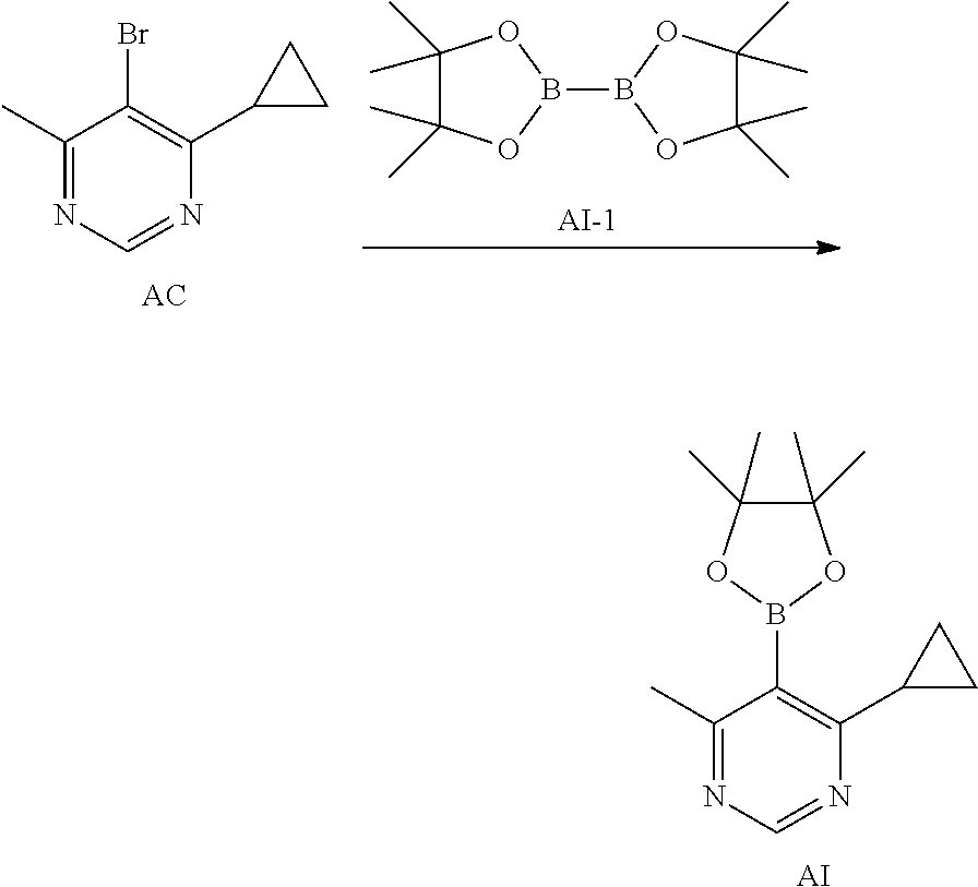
C1(C)=NC=NC(C2CC2)=C1Br.C1(C)(C)C(C)(C)OB(B2OC(C)(C)C(C)(C)O2)O1.C1(C)=NC=NC(C2CC2)=C1B1OC(C)(C)C(C)(C)O1.[AI]
